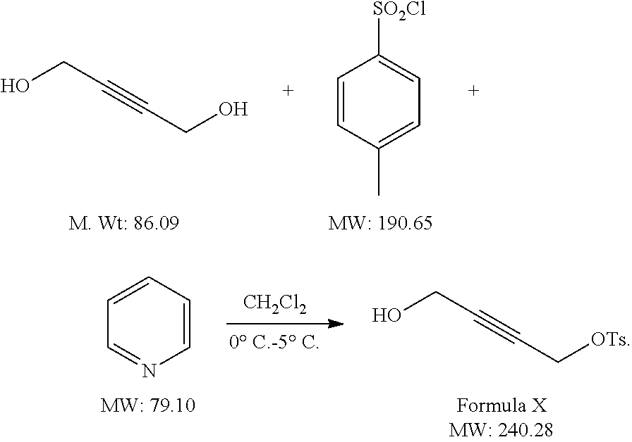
C1=CC(C)=CC=C1[SO2Cl].OCC#CCO.C1=CN=CC=C1.[CH2Cl2].OCC#CC[OTs]
